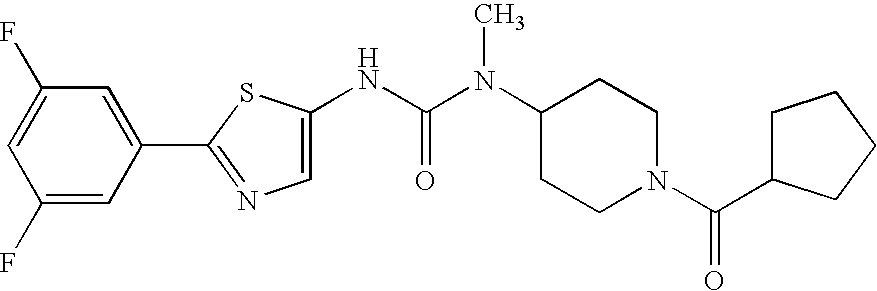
C1(F)=CC(F)=CC(C2=NC=C(NC(N(C3CCN(C(C4CCCC4)=O)CC3)C)=O)S2)=C1
